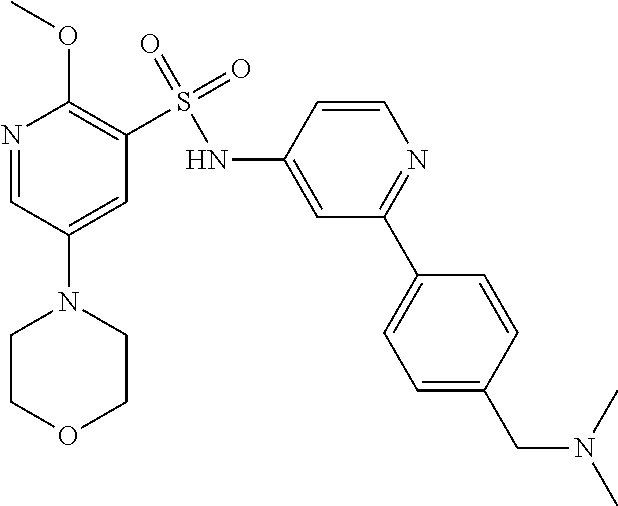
N1=CC(N2CCOCC2)=CC(S(=O)(=O)NC2=CC(C3=CC=C(CN(C)C)C=C3)=NC=C2)=C1OC
